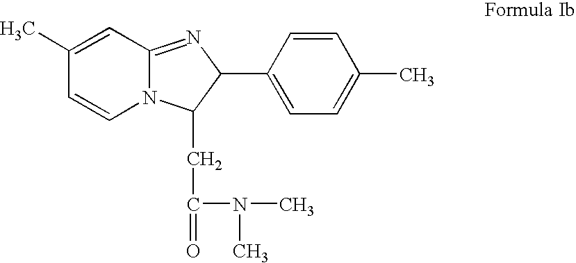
C1(C)=CC2=NC(C3=CC=C(C)C=C3)C(CC(=O)N(C)C)N2C=C1
